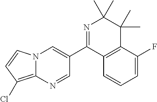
N12C(=C(Cl)C=C1)N=CC(C1=NC(C)(C)C(C)(C)C3=C1C=CC=C3F)=C2
